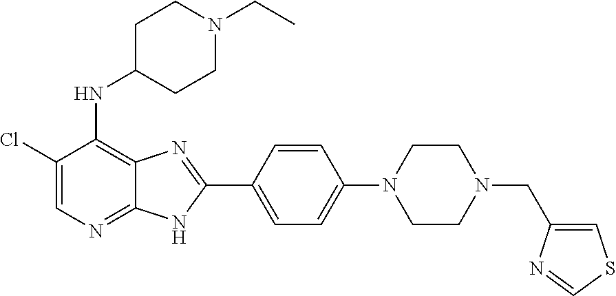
C1(Cl)=CN=C2C(=C1NC1CCN(CC)CC1)N=C(C1=CC=C(N3CCN(CC4=CSC=N4)CC3)C=C1)N2
